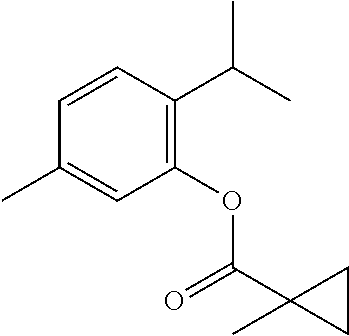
C1=CC(C(C)C)=C(OC(C2(C)CC2)=O)C=C1C
